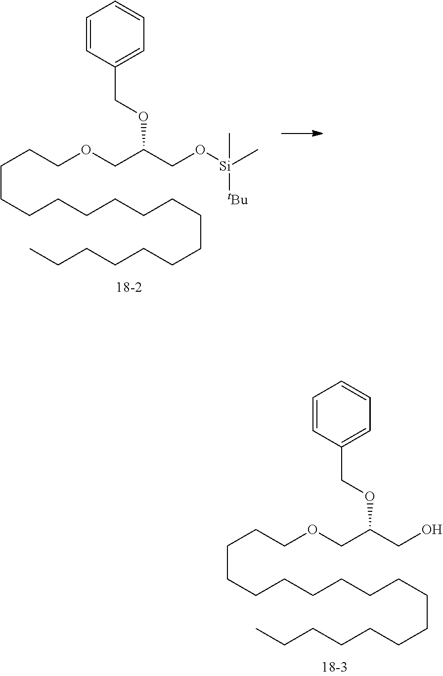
C(CCCCCCCCCCCCC)CCCCOCC(CO)OCC1=CC=CC=C1.C(CCCCCCCCCCCCC)CCCCOCC(CO[Si](C)(C)[tBu])OCC1=CC=CC=C1
